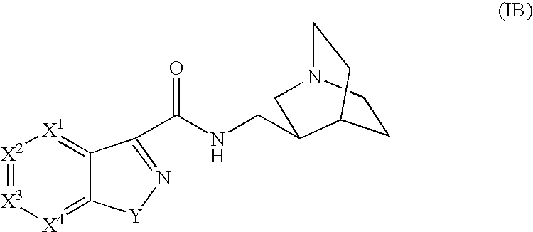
[X2]1=[X3][X4]=C2C(=[X1]1)C(C(NCC1C3CCN(CC3)C1)=O)=N[Y]2
